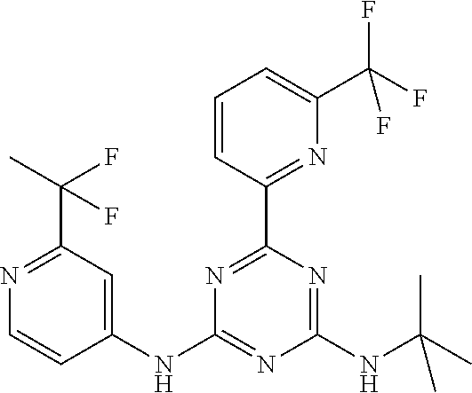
C1(NC2=NC(NC(C)(C)C)=NC(C3=NC(C(F)(F)F)=CC=C3)=N2)=CC(C(C)(F)F)=NC=C1
